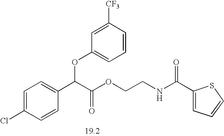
C1=C(Cl)C=CC(C(C(OCCNC(C2=CC=CS2)=O)=O)OC2=CC=CC([CF3])=C2)=C1
